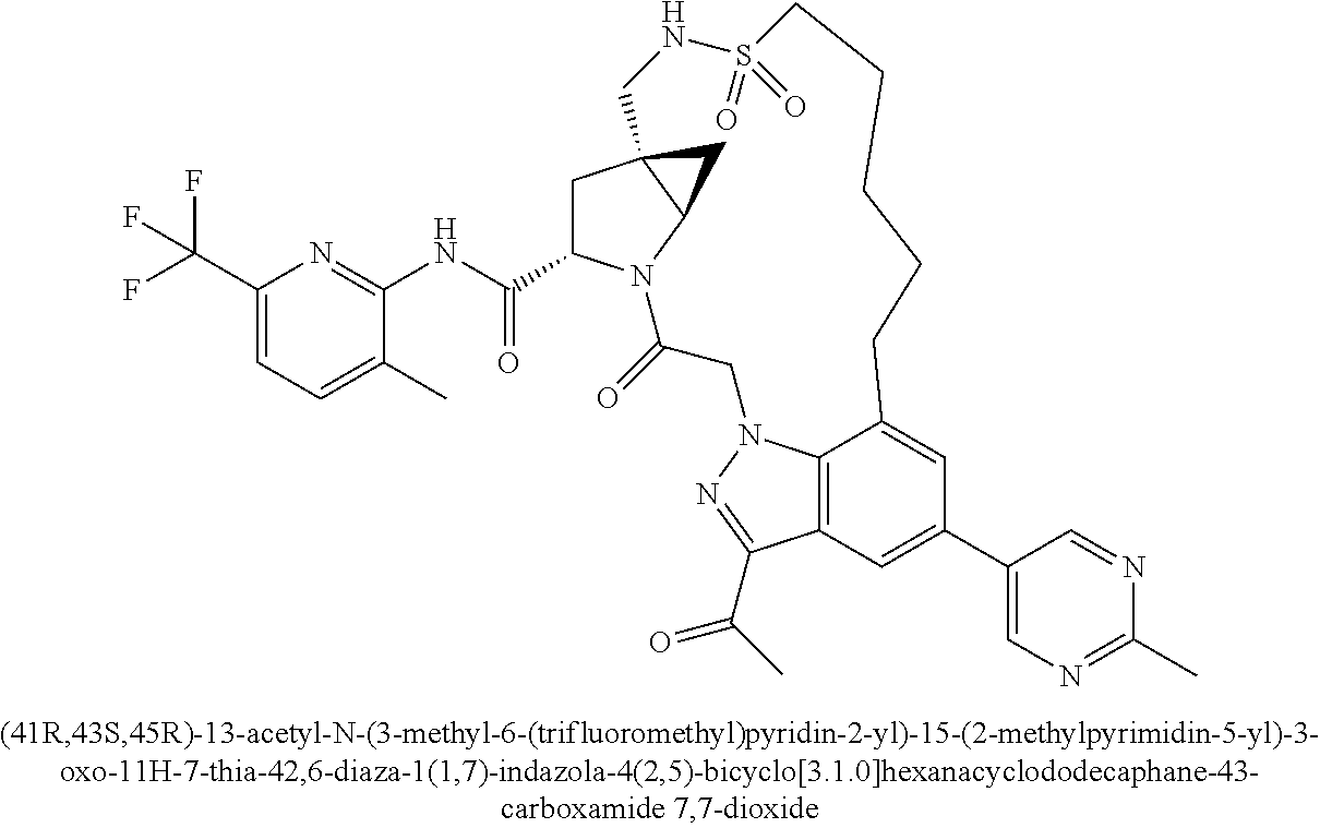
C1C23C(N(C(=O)CN4C5=C(C(C(C)=O)=N4)C=C(C4=CN=C(C)N=C4)C=C5CCCCCS(=O)(=O)NC2)C1C(=O)NC1=NC(C(F)(F)F)=CC=C1C)C3
